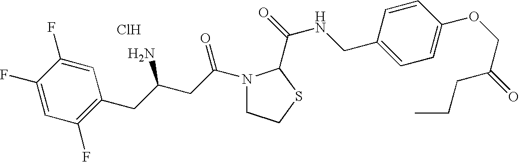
Cl.C1(F)=CC(F)=C(CC(CC(=O)N2CCSC2C(=O)NCC2=CC=C(OCC(=O)CCC)C=C2)N)C=C1F
